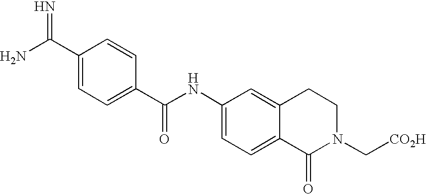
NC(C1=CC=C(C(NC2=CC=C3C(=C2)CCN(C[CO2H])C3=O)=O)C=C1)=N
